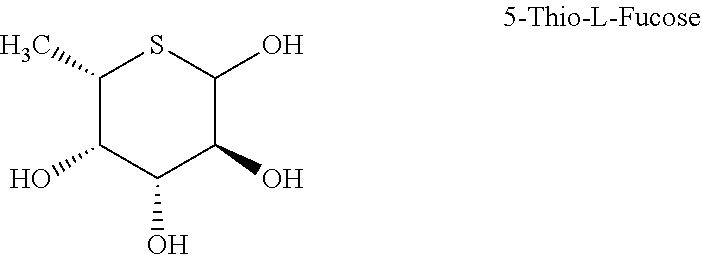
C1(C)C(O)C(O)C(O)C(O)S1
